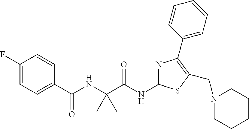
N(C(C(NC(C1=CC=C(F)C=C1)=O)(C)C)=O)C1=NC(C2=CC=CC=C2)=C(CN2CCCCC2)S1
